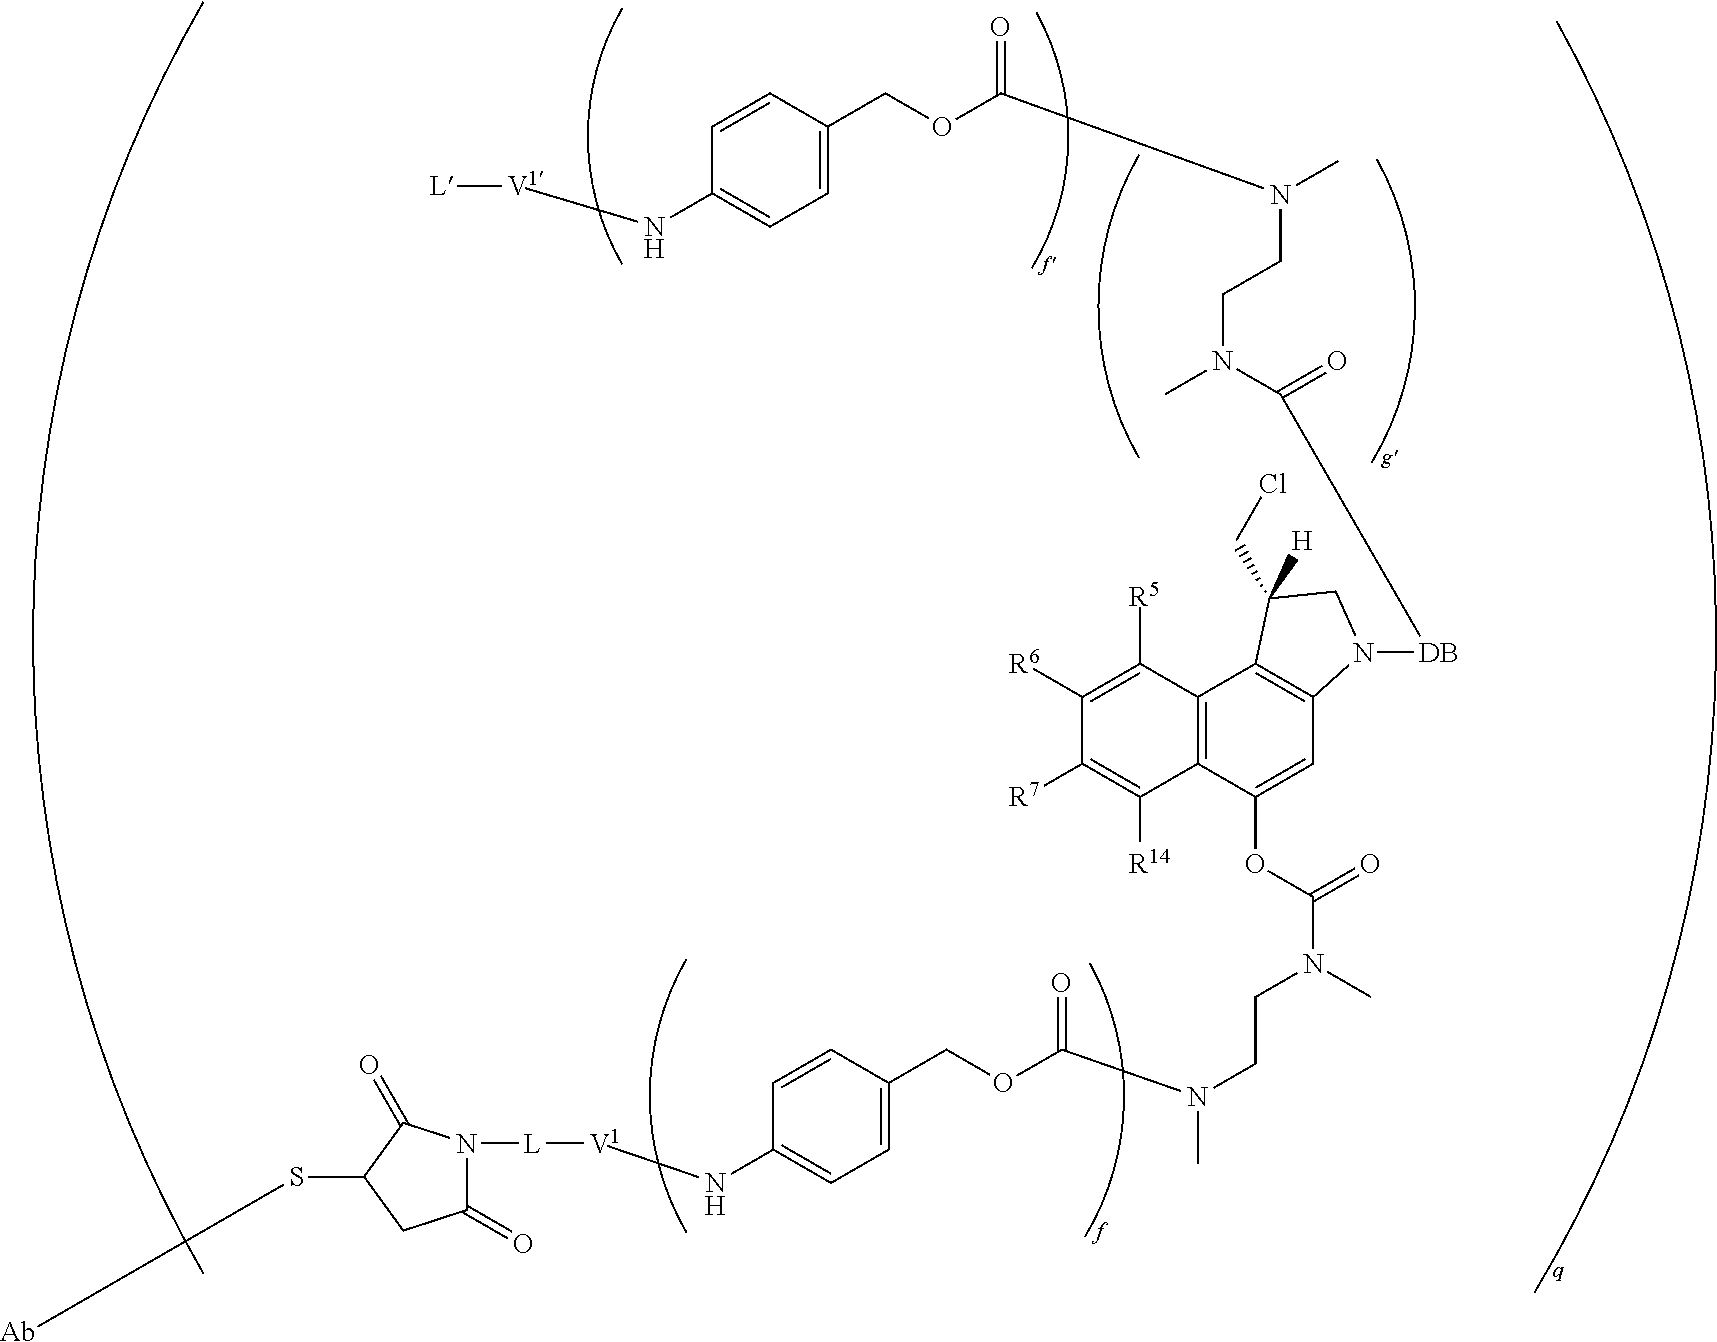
C1(=O)N([L][V1]NC2=CC=C(COC(N(CCN(C)C(OC3=CC4=C(C5=C3C([R14])=C([R7])C([R6])=C5[R5])C(CCl)([H])CN4[DB]C(N(CCN(C(OCC3=CC=C(N[V1][L])C=C3)=O)C)C)=O)=O)C)=O)C=C2)C(=O)C(S[Ab])C1
